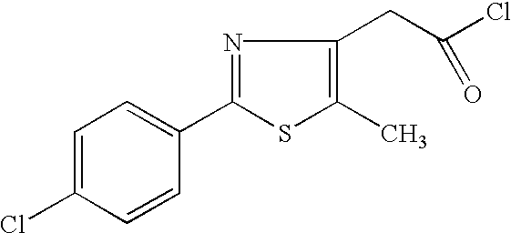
C1=C(Cl)C=CC(C2=NC(CC(Cl)=O)=C(C)S2)=C1
